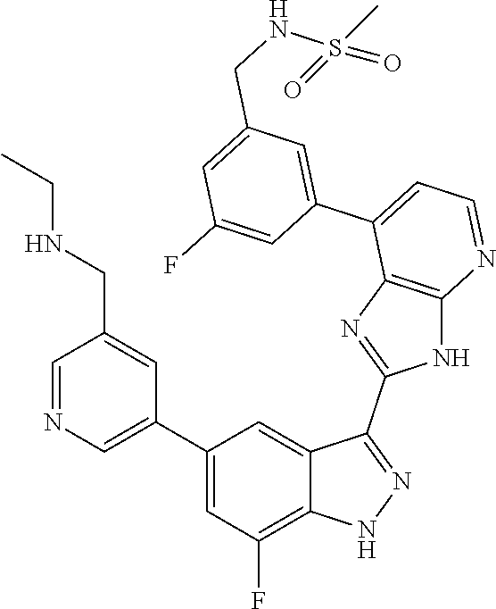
C1=NC=C(C2=CC(F)=C3C(=C2)C(C2=NC4=C(N2)N=CC=C4C2=CC(CNS(=O)(C)=O)=CC(F)=C2)=NN3)C=C1CNCC
